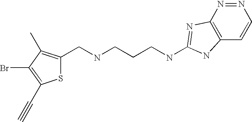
S1C(CNCCCNC2=NC3=C(C=CN=N3)N2)=C(C)C(Br)=C1C#C
